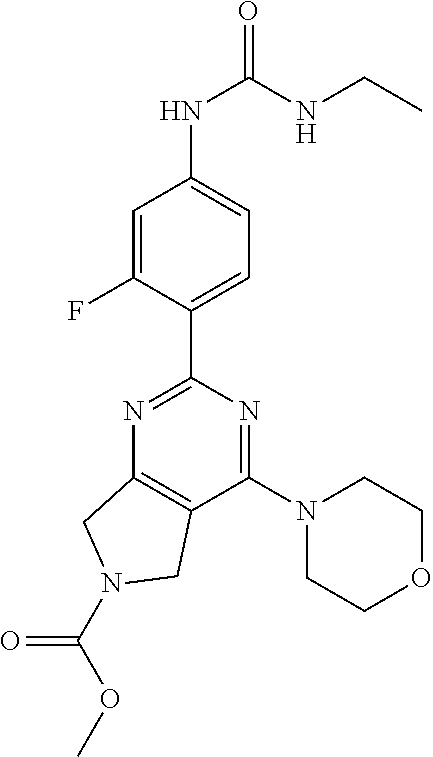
C1=C(F)C(C2=NC3=C(C(N4CCOCC4)=N2)CN(C(OC)=O)C3)=CC=C1NC(NCC)=O
